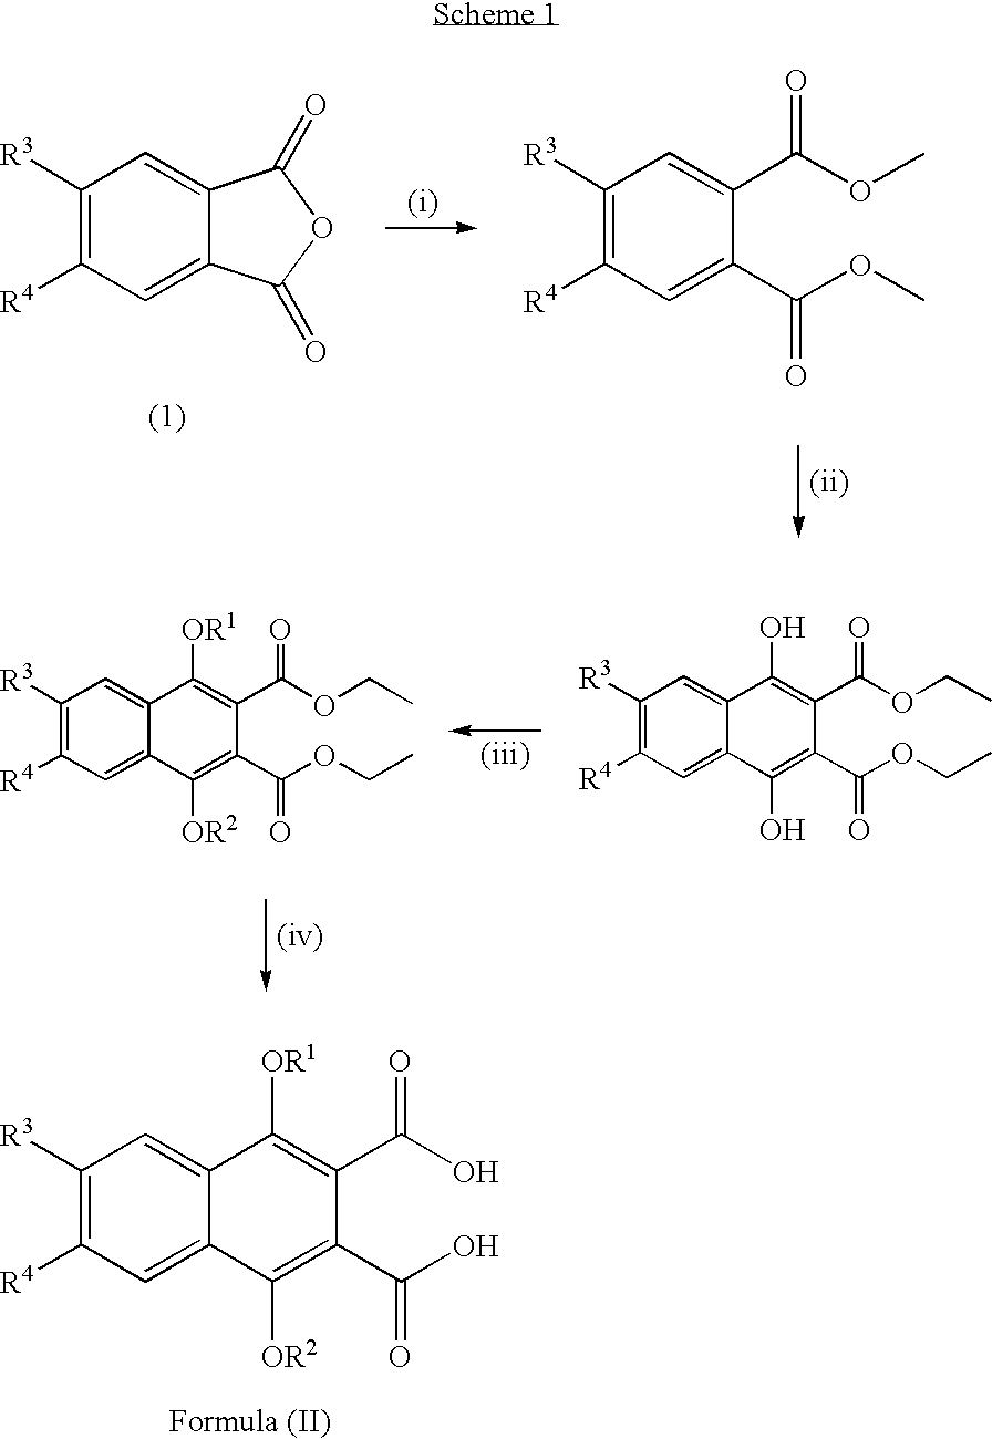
C1([R3])=C([R4])C=C2C(=C1)C(=O)OC2=O.C1([R3])=C([R4])C=C(C(OC)=O)C(C(OC)=O)=C1.C1([R3])=C([R4])C=C2C(=C1)C([OR1])=C(C(OCC)=O)C(C(OCC)=O)=C2[OR2].C1([R3])=C([R4])C=C2C(=C1)C(O)=C(C(OCC)=O)C(C(OCC)=O)=C2O.C1([R3])=C([R4])C=C2C(=C1)C([OR1])=C(C(O)=O)C(C(O)=O)=C2[OR2]
